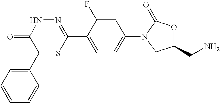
N1=C(C2=CC=C(N3CC(CN)OC3=O)C=C2F)SC(C2=CC=CC=C2)C(=O)N1
